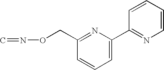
C1=CC=C(C2=NC=CC=C2)N=C1CON=C
